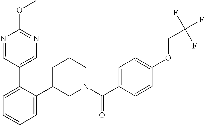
C1=C(C2=CN=C(OC)N=C2)C(C2CN(C(C3=CC=C(OCC(F)(F)F)C=C3)=O)CCC2)=CC=C1
